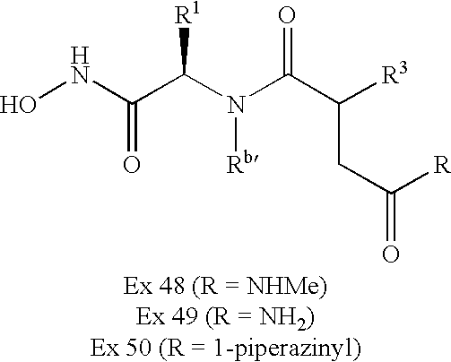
ONC(C(N(C(C([R3])CC(=O)[R])=O)[Rb])[R1])=O
